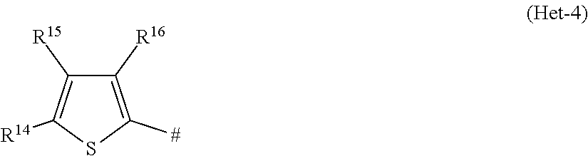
C1([R16])=C([#])SC([R14])=C1[R15]
